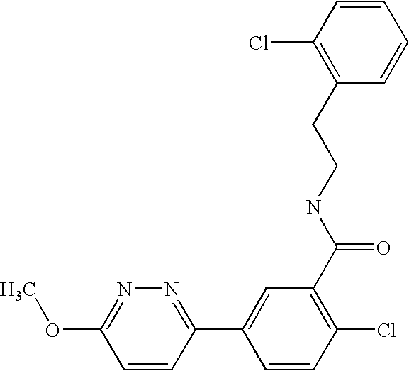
C1=CC(C2=CC(C(NCCC3=C(Cl)C=CC=C3)=O)=C(Cl)C=C2)=NN=C1OC
